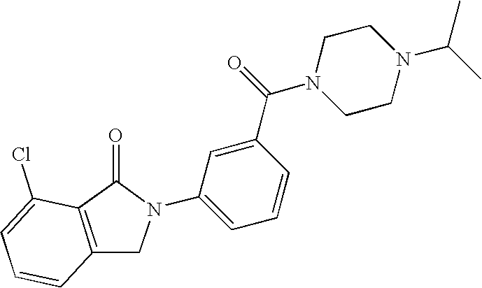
C1=C(N2CC3=C(C(Cl)=CC=C3)C2=O)C=C(C(=O)N2CCN(C(C)C)CC2)C=C1
